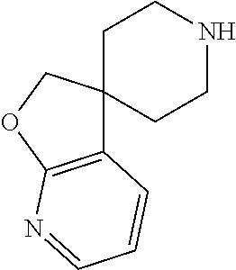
C1CNCCC12C1=C(OC2)N=CC=C1
